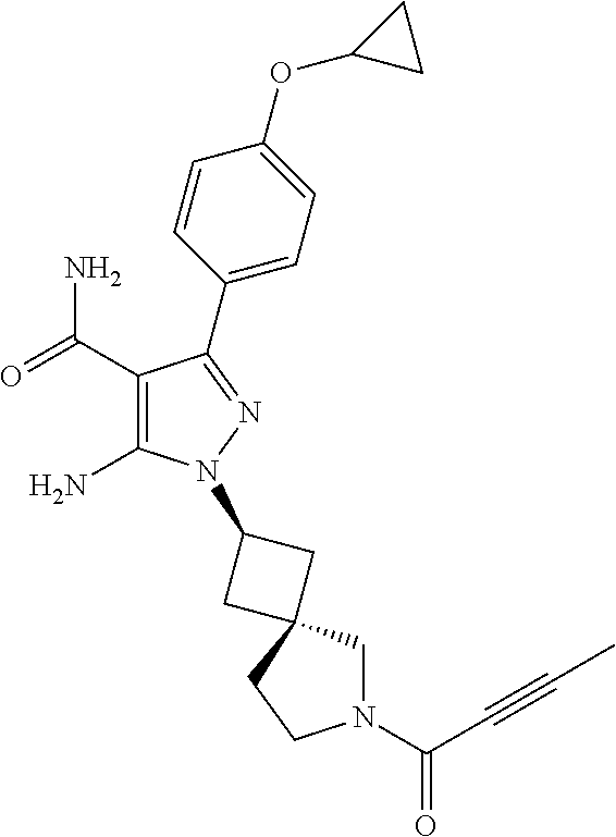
C1(C(=O)N)=C(N)N(C2CC3(C2)CN(C(=O)C#CC)CC3)N=C1C1=CC=C(OC2CC2)C=C1
